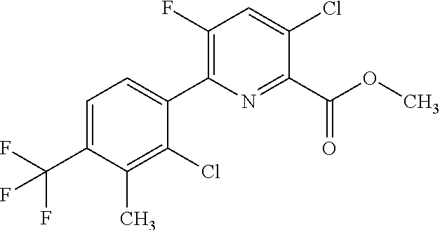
C1(C(F)(F)F)=CC=C(C2=C(F)C=C(Cl)C(C(OC)=O)=N2)C(Cl)=C1C
